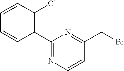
C1(C2=NC=CC(CBr)=N2)=C(Cl)C=CC=C1
